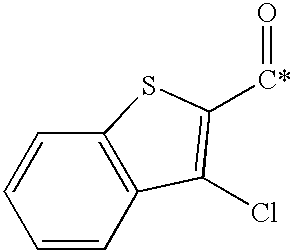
C1=CC2=C(C=C1)SC([C*]=O)=C2Cl
